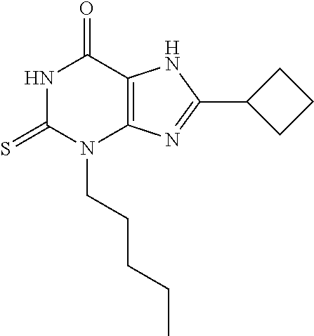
C12=C(N(CCCCC)C(=S)NC1=O)N=C(C1CCC1)N2
